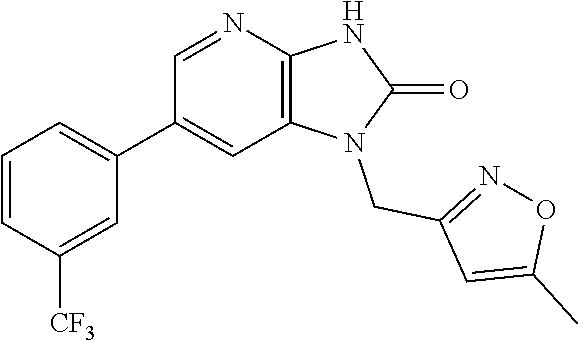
C1(C2=CC=CC([CF3])=C2)=CC2=C(N=C1)NC(=O)N2CC1=NOC(C)=C1
